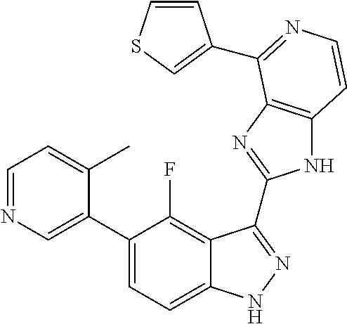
C1=C(C2=CC=C3C(=C2F)C(C2=NC4=C(N2)C=CN=C4C2=CSC=C2)=NN3)C(C)=CC=N1
